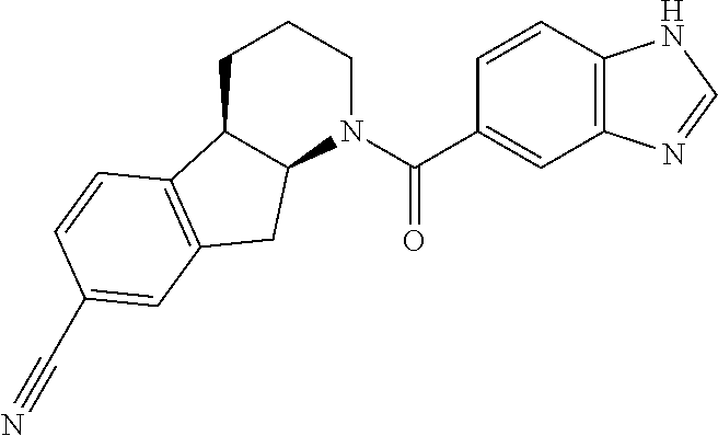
C1C2C(N(C(C3=CC4=C(C=C3)NC=N4)=O)CC1)CC1=C2C=CC(C#N)=C1
